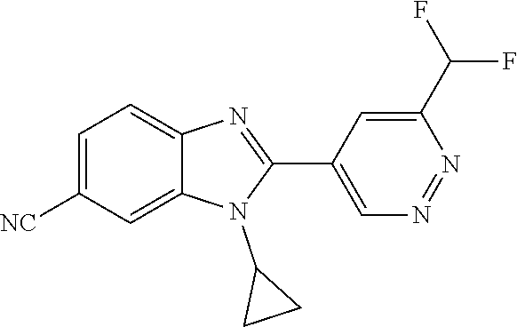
C1=C([NC])C=C2C(=C1)N=C(C1=CN=NC(C(F)F)=C1)N2C1CC1
